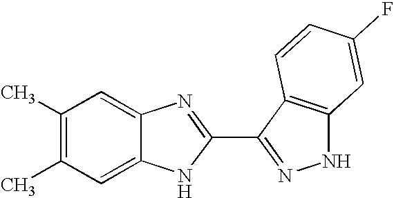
C1=C2C(=CC(C)=C1C)N=C(C1=NNC3=C1C=CC(F)=C3)N2
